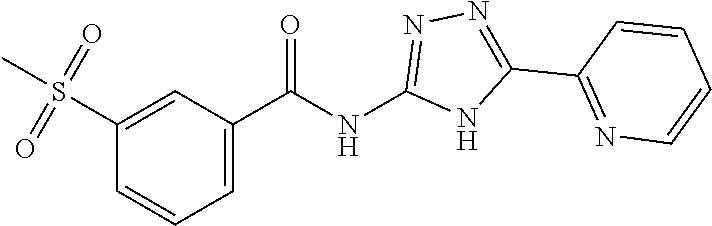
C1(C(NC2=NN=C(C3=NC=CC=C3)N2)=O)=CC=CC(S(=O)(=O)C)=C1
